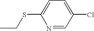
N1=CC(Cl)=CC=C1SCC
